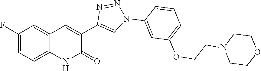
C1(F)=CC=C2C(=C1)C=C(C1=CN(C3=CC(OCCN4CCOCC4)=CC=C3)N=N1)C(=O)N2
